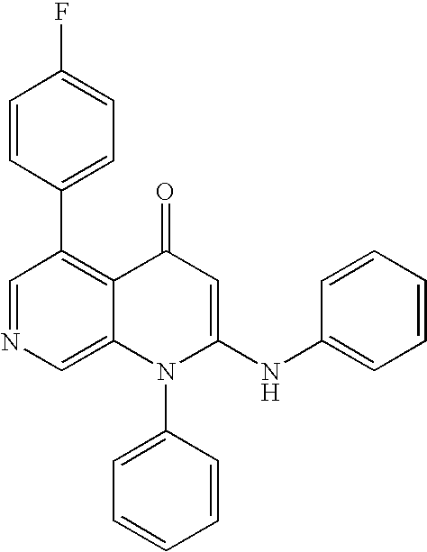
C1=NC=C2C(=C1C1=CC=C(F)C=C1)C(=O)C=C(NC1=CC=CC=C1)N2C1=CC=CC=C1
